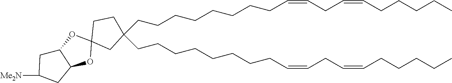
C1(CCCCCCCCC=CCC=CCCCCC)(CCCCCCCCC=CCC=CCCCCC)CCC2(C1)OC1C(CC([Me2N])C1)O2
